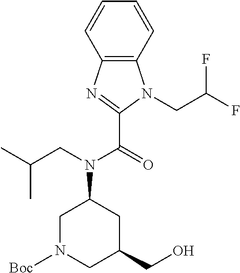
C12=C(C=CC=C1)N(CC(F)F)C(C(=O)N(CC(C)C)C1CN([Boc])CC(CO)C1)=N2
